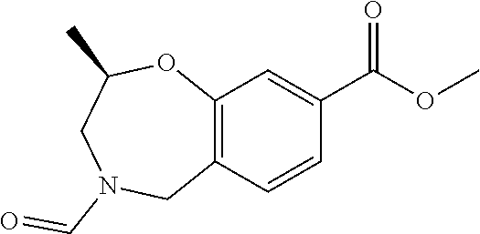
C12=C(C=CC(C(OC)=O)=C1)CN(C=O)CC(C)O2
